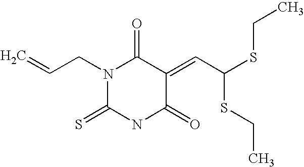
O=C1C(=CC(SCC)SCC)C(=O)N(CC=C)C(=S)N1
